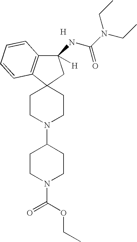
C12(CCN(C3CCN(C(OCC)=O)CC3)CC1)C1=C(C(NC(N(CC)CC)=O)([H])C2)C=CC=C1.[H]
